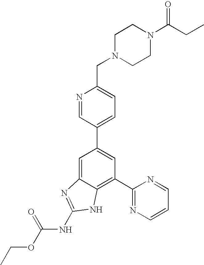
N1=CC(C2=CC(C3=NC=CC=N3)=C3C(=C2)N=C(NC(OCC)=O)N3)=CC=C1CN1CCN(C(CC)=O)CC1
